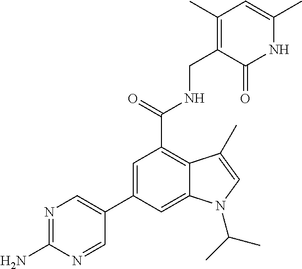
N1C(C)=CC(C)=C(CNC(C2=C3C(=CC(C4=CN=C(N)N=C4)=C2)N(C(C)C)C=C3C)=O)C1=O
